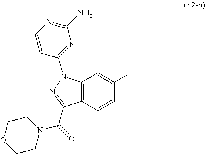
C1=C(I)C=CC2=C1N(C1=NC(N)=NC=C1)N=C2C(=O)N1CCOCC1
